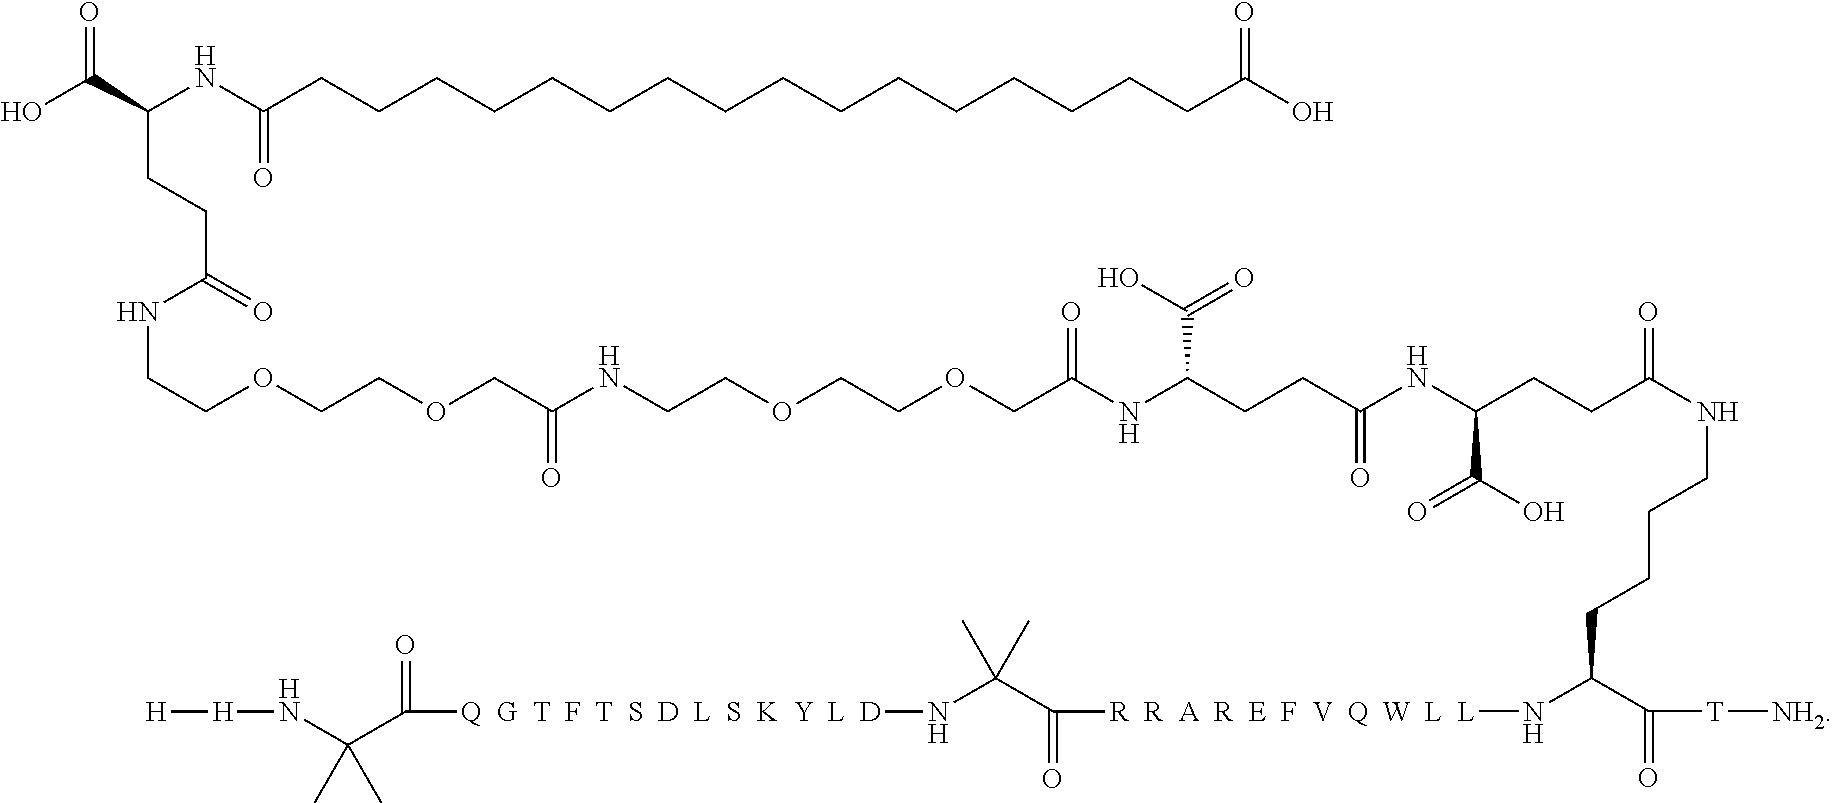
OC(C(NC(CCCCCCCCCCCCCCCCC(O)=O)=O)CCC(=O)NCCOCCOCC(NCCOCCOCC(NC(CCC(NC(CCC(NCCCCC(N[R  R  A  R  E  F  V  Q  W  L  L]C(C(N[Q  G  T  F  T  S  D  L  S  K  Y  L  D]C(C(N[H][H])(C)C)=O)(C)C)=O)C([T][NH2])=O)=O)C(O)=O)=O)C(O)=O)=O)=O)=O
